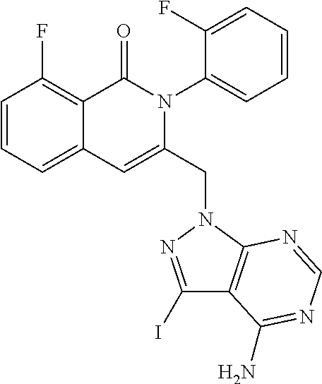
C1=CC=C2C(=C1F)C(=O)N(C1=CC=CC=C1F)C(CN1C3=C(C(I)=N1)C(N)=NC=N3)=C2
